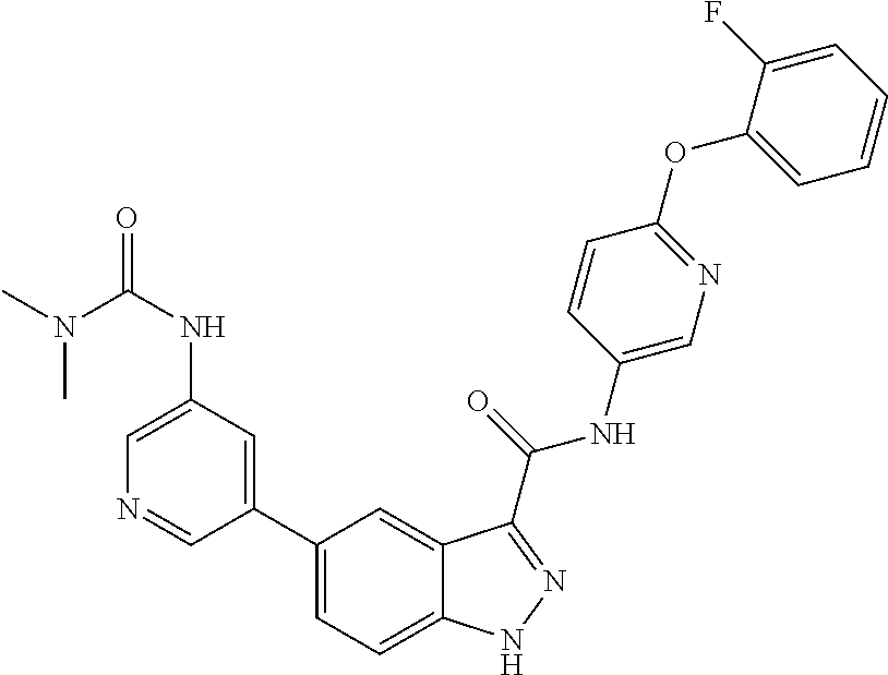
C1(NC(=O)N(C)C)=CN=CC(C2=CC=C3C(=C2)C(C(NC2=CN=C(OC4=CC=CC=C4F)C=C2)=O)=NN3)=C1
